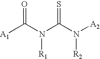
[A1]C(N(C(N([A2])[R2])=S)[R1])=O
